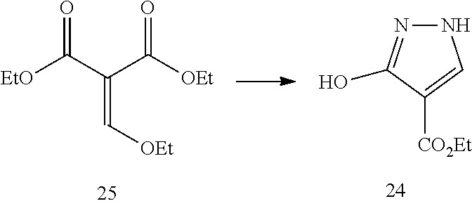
[EtO]C(C(C([OEt])=O)=C[OEt])=O.N1N=C(O)C([CO2Et])=C1
